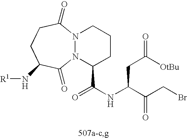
N12N(C(=O)CCC(N[R1])C1=O)CCCC2C(NC(C(CBr)=O)CC([OtBu])=O)=O
